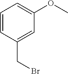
C1=CC(CBr)=CC(OC)=C1
